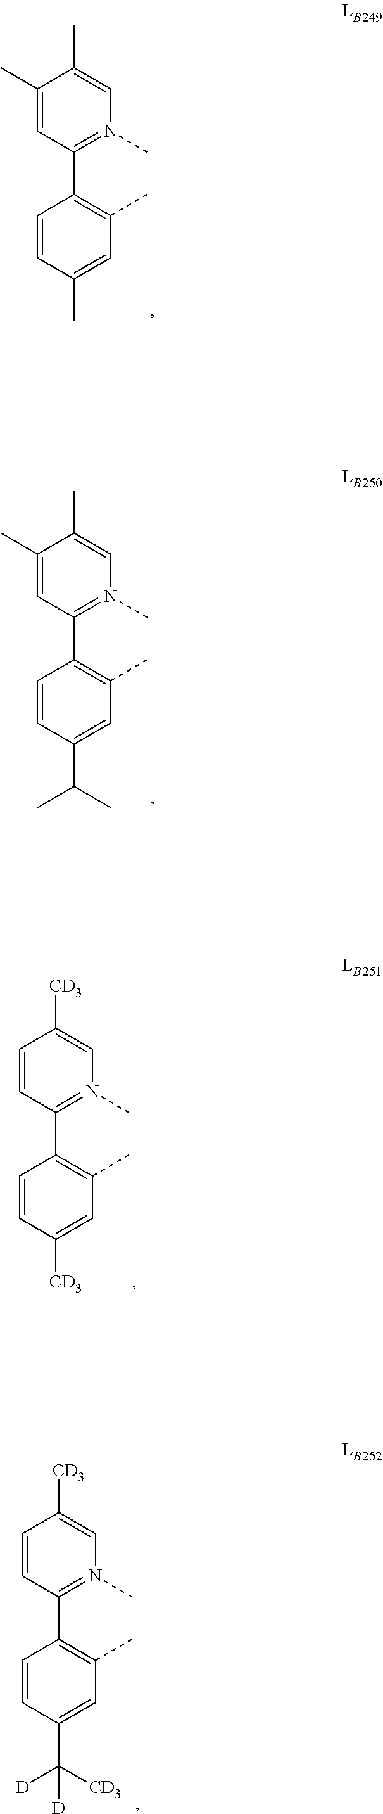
C1=CC(C)=CC(C)=C1C1=N(C)C=C(C)C(C)=C1.C1=CC(C(C)C)=CC(C)=C1C1=N(C)C=C(C)C(C)=C1.C1=CC([CD3])=CC(C)=C1C1=N(C)C=C([CD3])C=C1.C1=CC(C([D])([CD3])[D])=CC(C)=C1C1=N(C)C=C([CD3])C=C1
